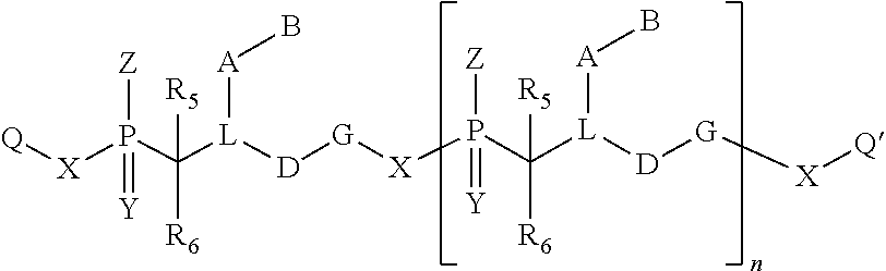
[X](P(C([L]([D][G][X]P(C([L]([D][G][X][Q])[A]B)([R6])[R5])([Z])=[Y])[A]B)([R6])[R5])([Z])=[Y])[Q]
